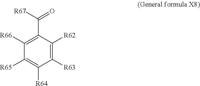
C1([R65])=C([R64])C([R63])=C([R62])C(C([R67])=O)=C1[R66]
